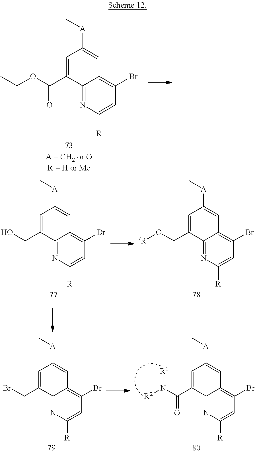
C12=NC([R])=CC(Br)=C1C=C([A]C)C=C2C(OCC)=O.C12=NC([R])=CC(Br)=C1C=C([A]C)C=C2CO.C12=NC([R])=CC(Br)=C1C=C([A]C)C=C2CO[R].C12=NC([R])=CC(Br)=C1C=C([A]C)C=C2CBr.C12=NC([R])=CC(Br)=C1C=C([A]C)C=C2C(=O)N([R2])[R1]
